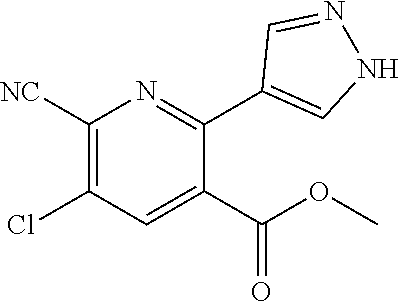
C1([NC])=C(Cl)C=C(C(OC)=O)C(C2=CNN=C2)=N1
